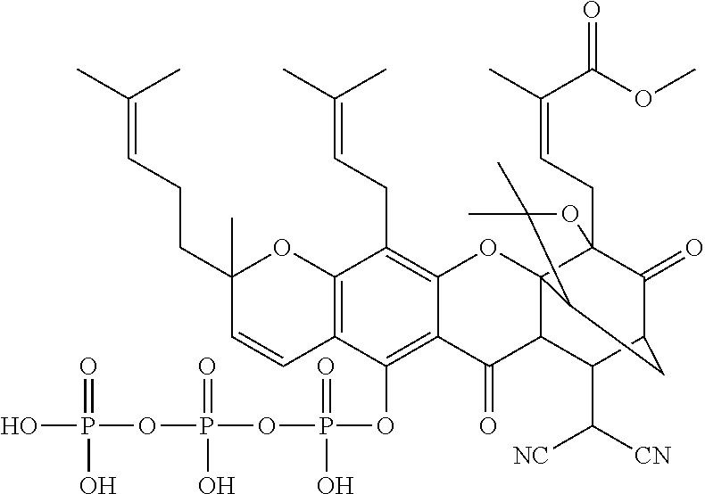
C12=C(C=CC(CCC=C(C)C)(C)O1)C(OP(OP(OP(O)(=O)O)(=O)O)(=O)O)=C1C(=C2CC=C(C)C)OC23C4(CC=C(C)C(OC)=O)C(=O)C(CC2C(C)(C)O4)C(C([CN])[NC])C3C1=O
